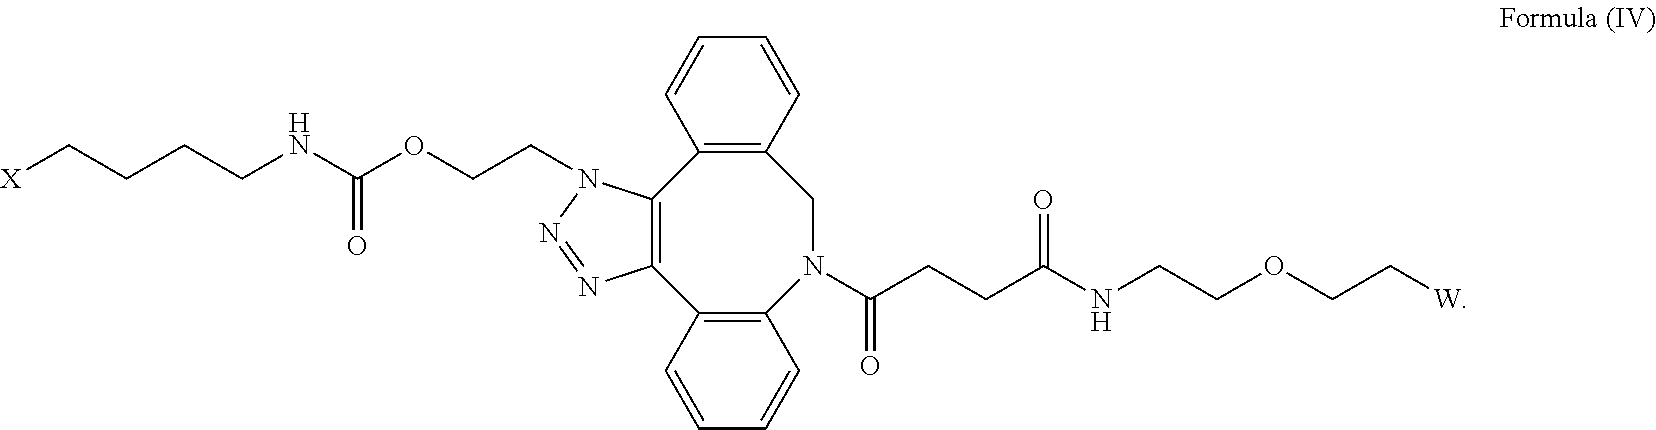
C12=C(C3=C(C=CC=C3)N(C(CCC(NCCOCC[W])=O)=O)CC3=C1C=CC=C3)N=NN2CCOC(NCCCC[X])=O
